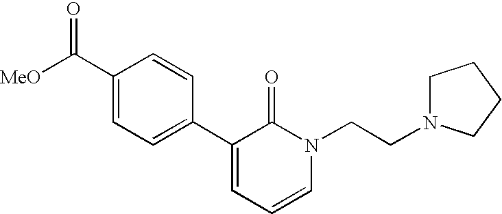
[MeO]C(C1=CC=C(C2=CC=CN(CCN3CCCC3)C2=O)C=C1)=O
